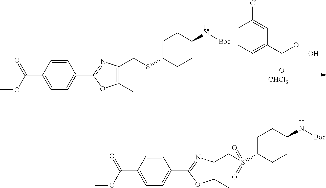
C1=CC(C(OC)=O)=CC=C1C1=NC(CSC2CCC(N[Boc])CC2)=C(C)O1.C1=CC=C(C(O)=O)C=C1Cl.[CHCl3].O.C1=CC(C(OC)=O)=CC=C1C1=NC(CS(C2CCC(N[Boc])CC2)(=O)=O)=C(C)O1
